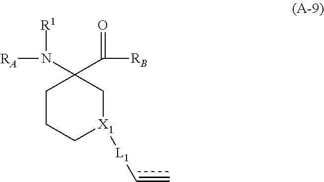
[RA]N(C1(C([RB])=O)CCC[X1]([L1]C=C)C1)[R1]
